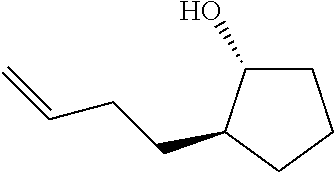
C1C(O)C(CCC=C)CC1
